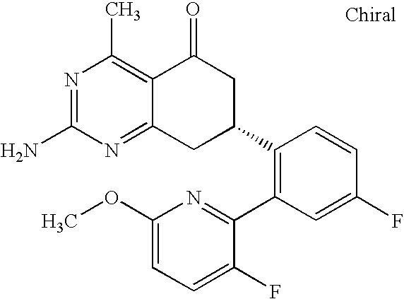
C1(C2CC(=O)C3=C(C)N=C(N)N=C3C2)=C(C2=NC(OC)=CC=C2F)C=C(F)C=C1
